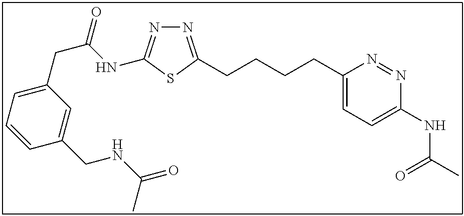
N1=C(CCCCC2=CC=C(NC(C)=O)N=N2)SC(NC(CC2=CC=CC(CNC(=O)C)=C2)=O)=N1
